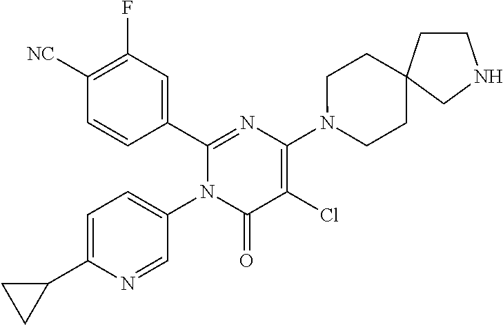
C1(C2=CC(F)=C([CN])C=C2)=NC(N2CCC3(CC2)CCNC3)=C(Cl)C(=O)N1C1=CC=C(C2CC2)N=C1
